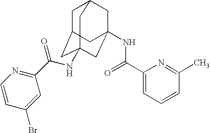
C1C2CC3(NC(C4=NC=CC(Br)=C4)=O)CC(NC(C4=CC=CC(C)=N4)=O)(CC1C3)C2
